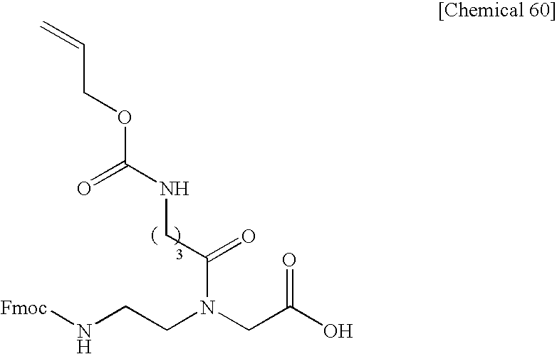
[Fmoc]NCCN(CC(O)=O)C(CNC(OCC=C)=O)=O
